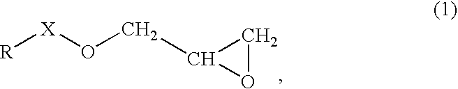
[R][X]OCC1CO1
